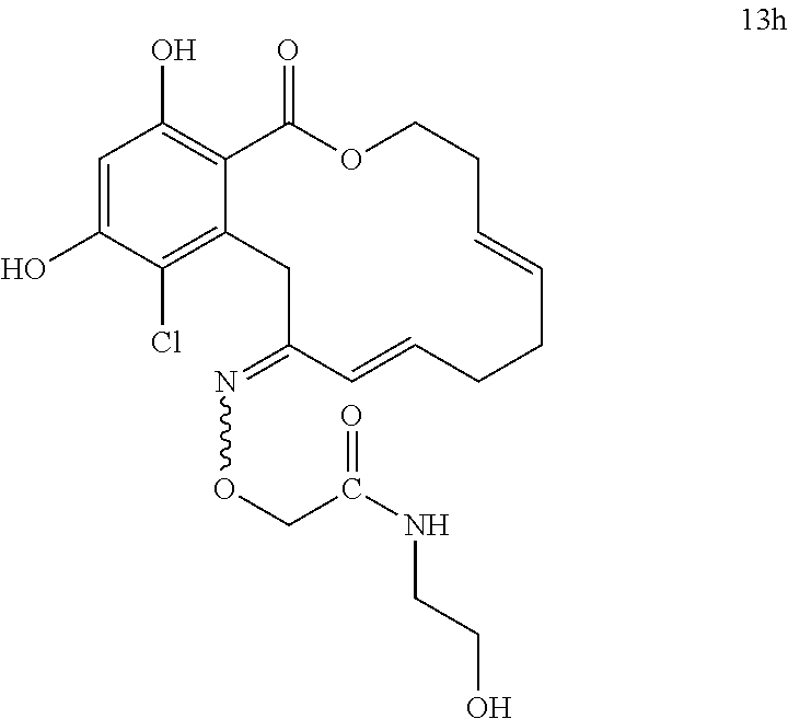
C1=C(O)C(Cl)=C2C(=C1O)C(=O)OCCC=CCCC=CC(=NOCC(NCCO)=O)C2
